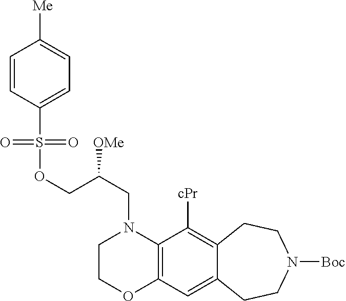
C1COC2=C(N1CC(COS(=O)(=O)C1=CC=C([Me])C=C1)[OMe])C([cPr])=C1C(=C2)CCN([Boc])CC1
